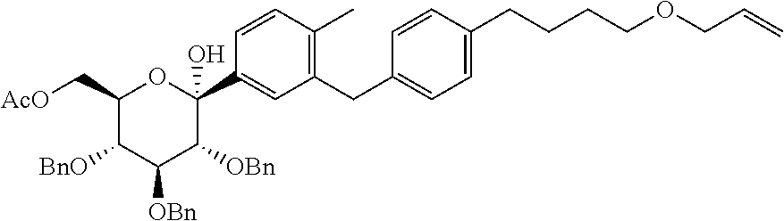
C1(C[AcO])C([BnO])C([OBn])C([OBn])C(C2=CC(CC3=CC=C(CCCCOCC=C)C=C3)=C(C)C=C2)(O)O1
